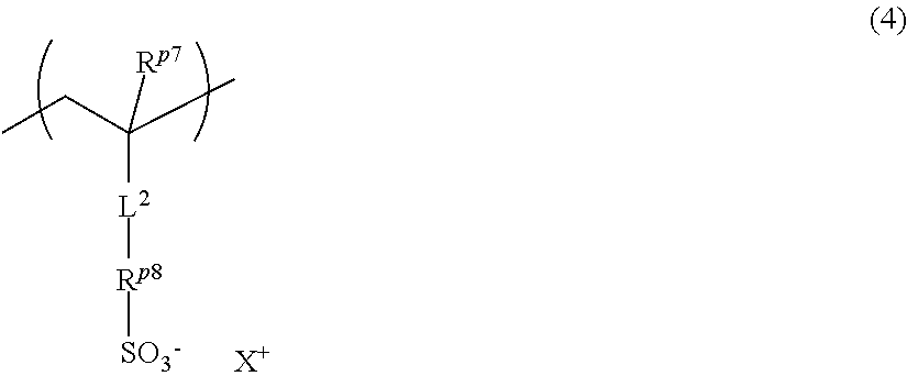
CCC([L2][Rp8][SO3])(C)[Rp7].[X+]
